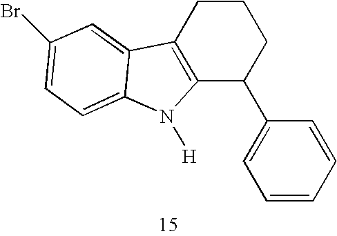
C12=C(CCCC1C1=CC=CC=C1)C1=CC(Br)=CC=C1N2[H]
